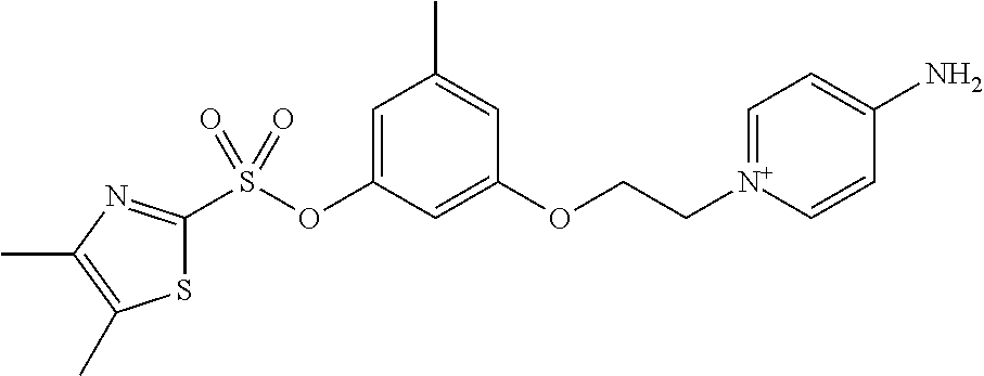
S1C(S(OC2=CC(C)=CC(OCC[N+]3=CC=C(N)C=C3)=C2)(=O)=O)=NC(C)=C1C
